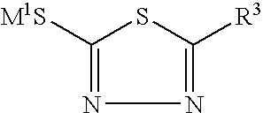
[M1S]C1=NN=C([R3])S1
